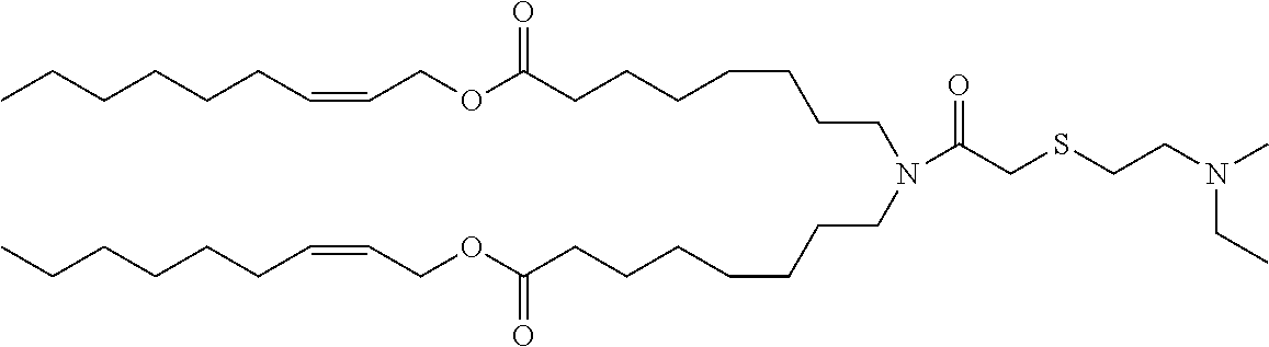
CCCCCCC=CCOC(CCCCCCCN(CCCCCCCC(OCC=CCCCCCC)=O)C(CSCCN(C)CC)=O)=O
